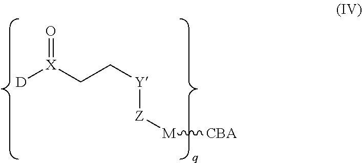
O=[X](CC[Y][Z][M][CBA])[D]
